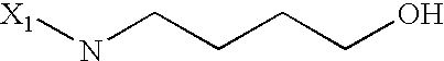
[X1]NCCCCO
